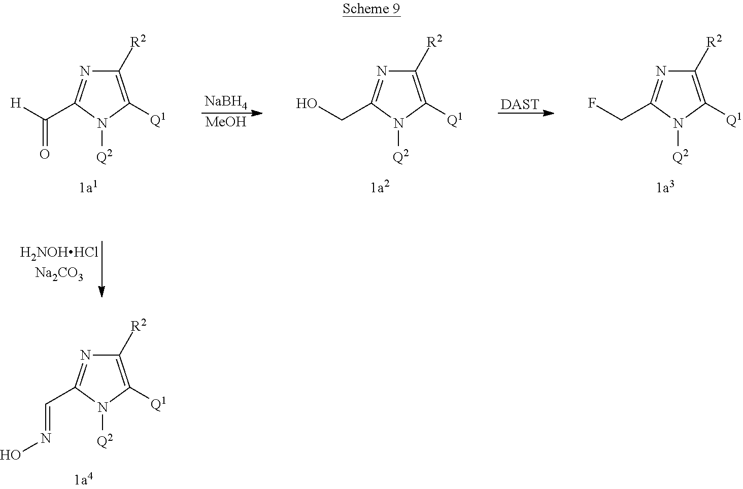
[NaBH4].[MeOH].N1([Q2])C([Q1])=C([R2])N=C1C([H])=O.N1([Q2])C([Q1])=C([R2])N=C1CO.N1([Q2])C([Q1])=C([R2])N=C1CF.[DAST].N1([Q2])C([Q1])=C([R2])N=C1C=NO
